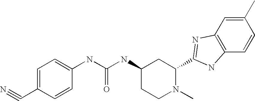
C1=C(C#N)C=CC(NC(NC2CCN(C)C(C3=NC4=C(C=CC(C)=C4)N3)C2)=O)=C1
